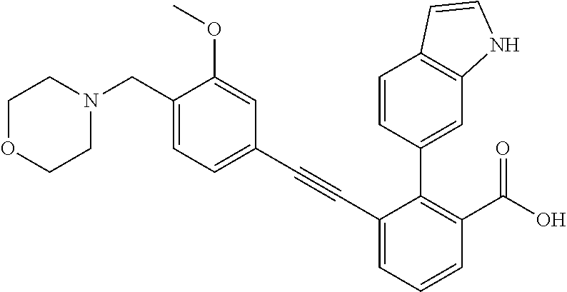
C1COCCN1CC1=CC=C(C#CC2=CC=CC(C(=O)O)=C2C2=CC3=C(C=CN3)C=C2)C=C1OC
